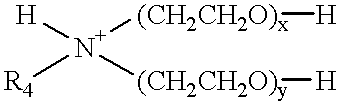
[R4][N+]([(CH2CH2O)y][H])([H])[(CH2CH2O)x][H]
